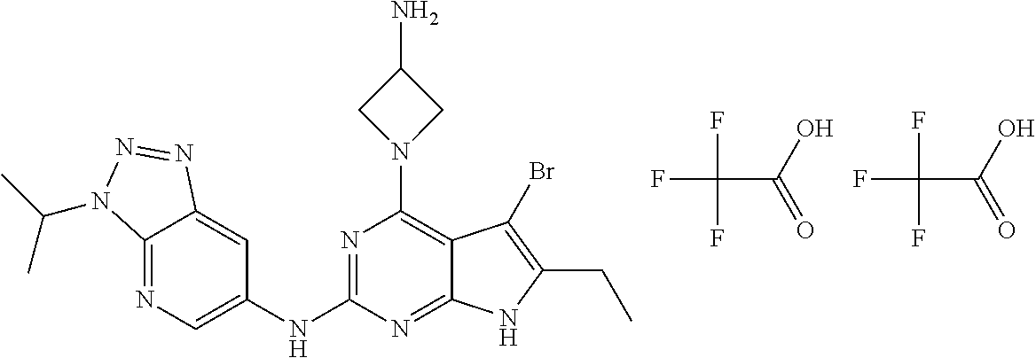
FC(C(=O)O)(F)F.N1=C2C(=CC(NC3=NC(N4CC(N)C4)=C4C(=N3)NC(CC)=C4Br)=C1)N=NN2C(C)C.FC(C(=O)O)(F)F
